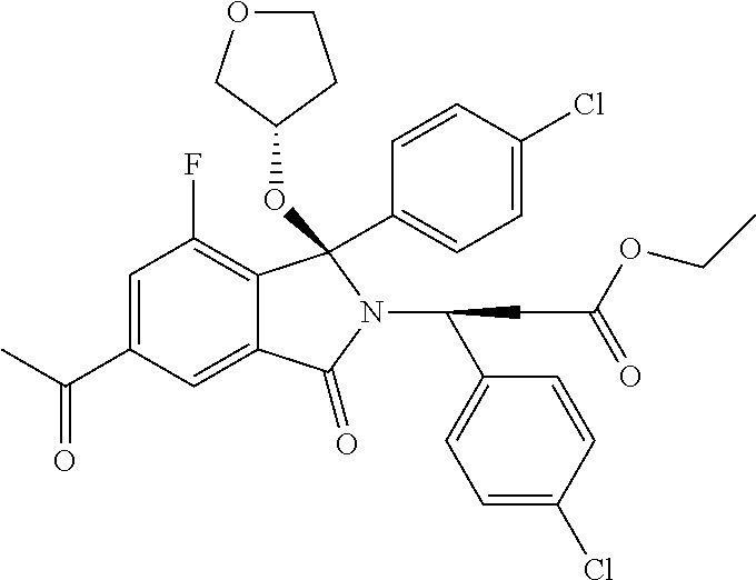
C1=C(C(C)=O)C=C2C(=C1F)C(C1=CC=C(Cl)C=C1)(OC1CCOC1)N(C(C1=CC=C(Cl)C=C1)CC(=O)OCC)C2=O
